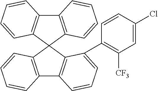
C12=C(C3(C4=C1C=CC=C4)C1=C(C4=C3C(C3=C([CF3])C=C(Cl)C=C3)=CC=C4)C=CC=C1)C=CC=C2
